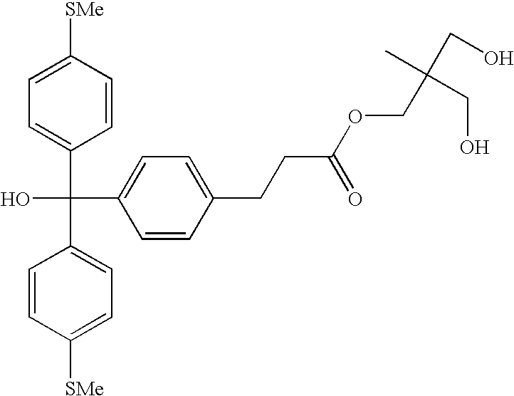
C1=CC([SMe])=CC=C1C(C1=CC=C([SMe])C=C1)(C1=CC=C(CCC(OCC(CO)(C)CO)=O)C=C1)O
